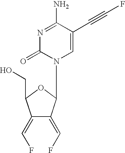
OCC1C(=CF)C(=CF)C(N2C=C(C#CF)C(N)=NC2=O)O1
